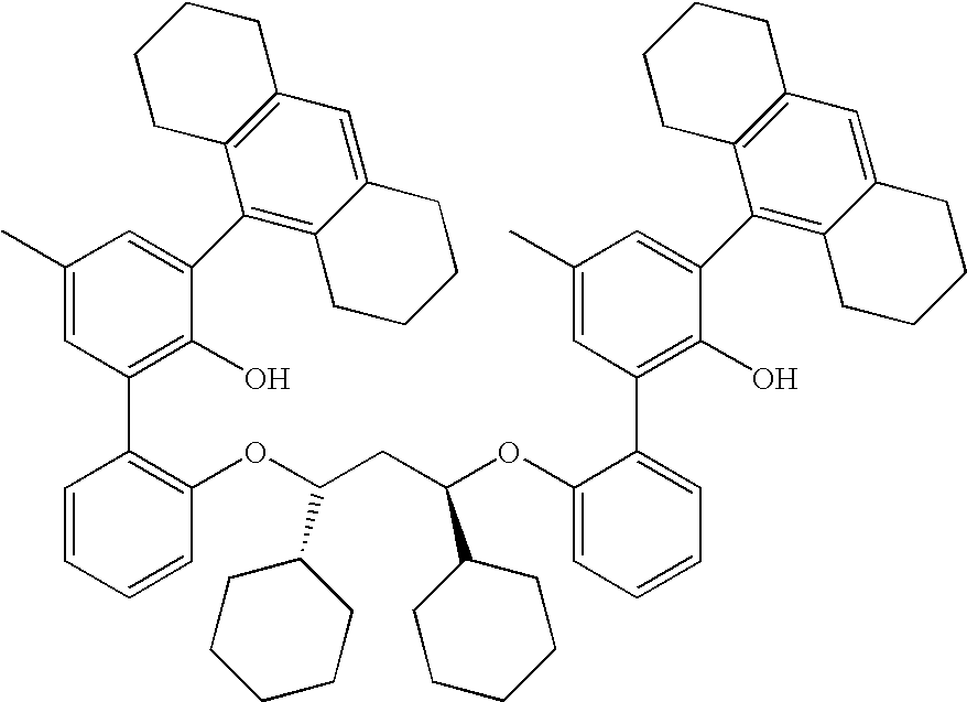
C1(C)=CC(C2=C(OC(CC(OC3=CC=CC=C3C3=C(O)C(C4=C5C(=CC6=C4CCCC6)CCCC5)=CC(C)=C3)C3CCCCC3)C3CCCCC3)C=CC=C2)=C(O)C(C2=C3C(=CC4=C2CCCC4)CCCC3)=C1
